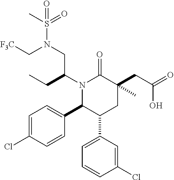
C1=C(Cl)C=CC(C2C(C3=CC=CC(Cl)=C3)CC(CC(=O)O)(C)C(=O)N2C(CC)CN(S(C)(=O)=O)C[F3C])=C1
